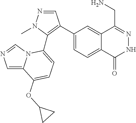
C1(C2=C(C3=CC=C(OC4CC4)C4=CN=CN43)N(C)N=C2)=CC=C2C(=C1)C(CN)=NNC2=O
